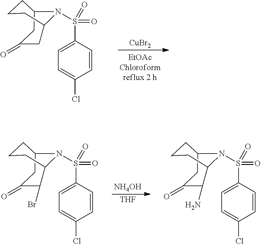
[CuBr2].C1=C(S(=O)(=O)N2C3CC(=O)CC2CCC3)C=CC(Cl)=C1.[NH4OH].[THF].C1=C(S(=O)(=O)N2C3C(Br)C(=O)CC2CCC3)C=CC(Cl)=C1.C1=C(S(=O)(=O)N2C3C(N)C(=O)CC2CCC3)C=CC(Cl)=C1
